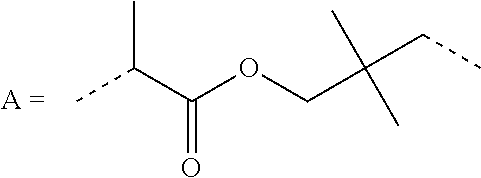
CC(C)C(=O)OCC(C)(C)CC
